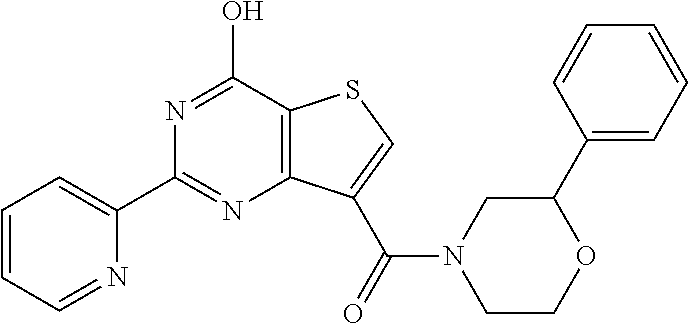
C1=CC=NC(C2=NC3=C(C(O)=N2)SC=C3C(N2CCOC(C3=CC=CC=C3)C2)=O)=C1
